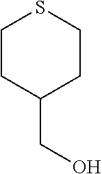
C1CC(CO)CCS1
